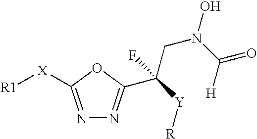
N1=C([X][R1])OC(C([Y][R])(CN(O)C([H])=O)F)=N1
